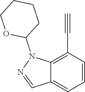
C1=CC(C#C)=C2C(=C1)C=NN2C1CCCCO1
